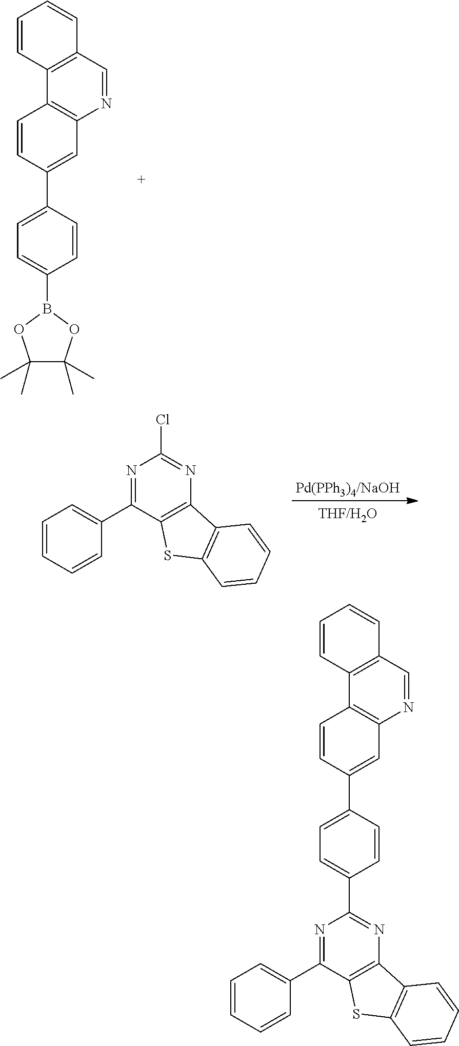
C1=CC2=C(C=C1)C=NC1=C2C=CC(C2=CC=C(B3OC(C)(C)C(C)(C)O3)C=C2)=C1.N1=C(C2=CC=CC=C2)C2=C(N=C1Cl)C1=C(S2)C=CC=C1.C1=CC2=C(C=C1)C=NC1=C2C=CC(C2=CC=C(C3=NC4=C(C(C5=CC=CC=C5)=N3)SC3=C4C=CC=C3)C=C2)=C1
